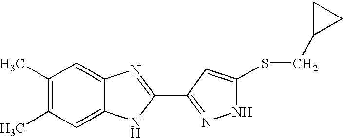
C1(C)=C(C)C=C2C(=C1)N=C(C1=NNC(SCC3CC3)=C1)N2
